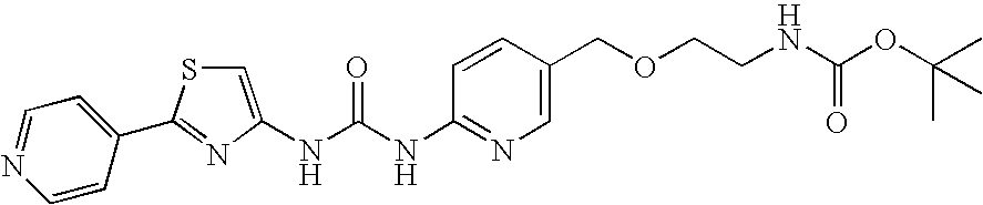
N(C(NC1=NC=C(COCCNC(OC(C)(C)C)=O)C=C1)=O)C1=CSC(C2=CC=NC=C2)=N1
